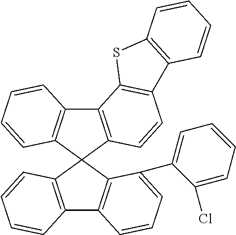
C12=C(C3(C4=C1C=CC=C4C1=CC=CC=C1Cl)C1=C(C4=C3C=CC=C4)C3=C(C=C1)C1=C(S3)C=CC=C1)C=CC=C2
